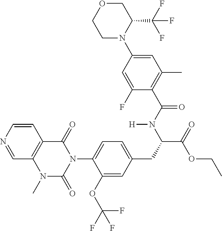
C1=NC=CC2=C1N(C)C(=O)N(C1=CC=C(CC(C(=O)OCC)N(C(C3=C(C)C=C(N4C(C(F)(F)F)COCC4)C=C3F)=O)[H])C=C1OC(F)(F)F)C2=O
